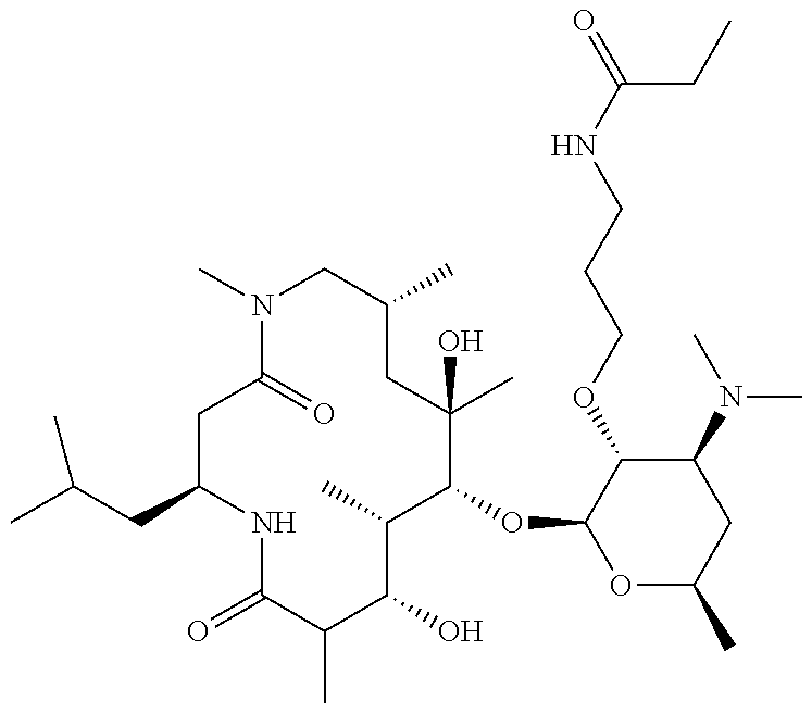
C1(CC(C)C)CC(=O)N(C)CC(C)CC(C)(O)C(OC2OC(C)CC(N(C)C)C2OCCCNC(=O)CC)C(C)C(O)C(C)C(=O)N1
